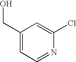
C1(CO)=CC=NC(Cl)=C1
